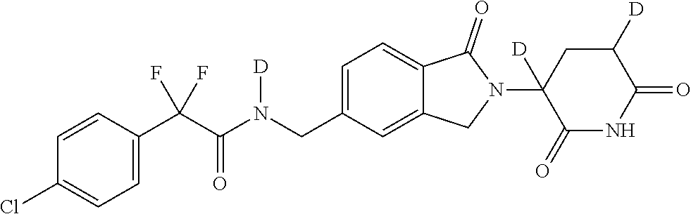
C1=CC(C(C(N(CC2=CC=C3C(=C2)CN(C2([D])C(=O)NC(=O)C([D])C2)C3=O)[D])=O)(F)F)=CC=C1Cl
